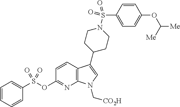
C12=C(C(C3CCN(S(C4=CC=C(OC([Me])[Me])C=C4)(=O)=O)CC3)=CN1C[CO2H])C=CC(OS(C1=CC=CC=C1)(=O)=O)=N2
